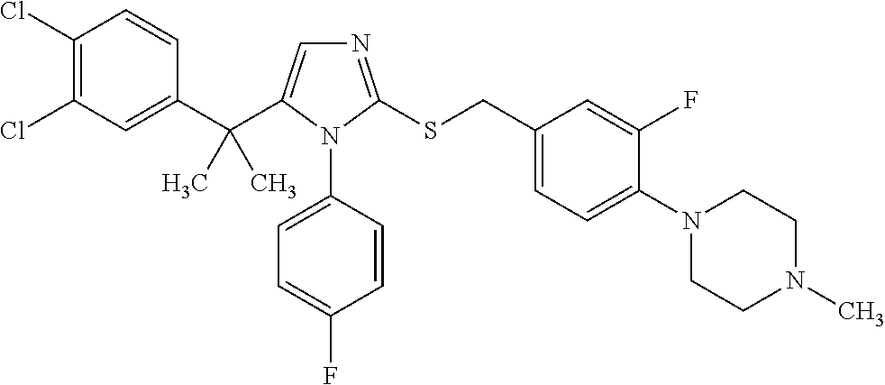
C1(C(C)(C)C2=CN=C(SCC3=CC=C(N4CCN(C)CC4)C(F)=C3)N2C2=CC=C(F)C=C2)=CC(Cl)=C(Cl)C=C1
